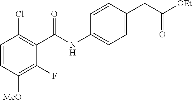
C1=CC([MeO])=C(F)C(C(NC2=CC=C(CC([OEt])=O)C=C2)=O)=C1Cl
